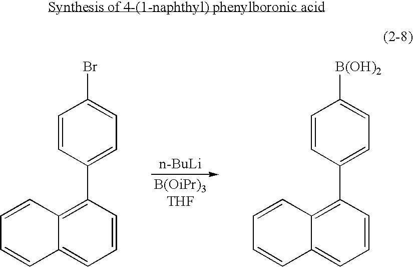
[n-BuLi].C1=CC(C2=CC=C(Br)C=C2)=C2C(=C1)C=CC=C2.C1=CC(C2=CC=C([B(OH)2])C=C2)=C2C(=C1)C=CC=C2
